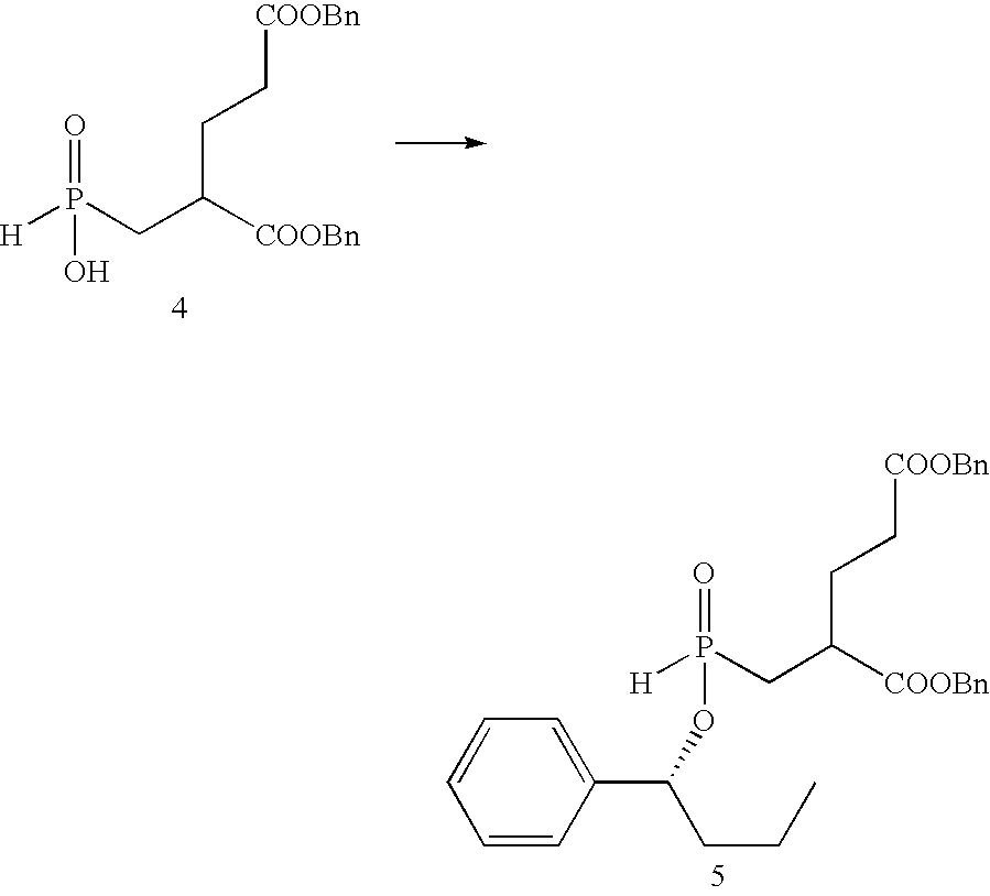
C([COOBn])(CC[COOBn])CP([H])(=O)O.C([COOBn])(CC[COOBn])CP([H])(=O)OC(CCC)C1=CC=CC=C1
